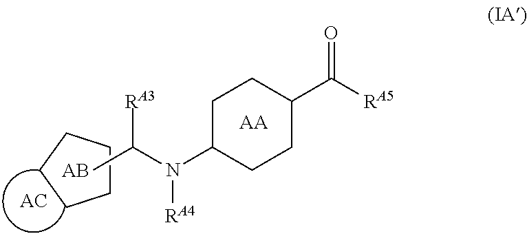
C1CCCC1.CC(N(C1CCC(C([RA5])=O)CC1)[RA4])[RA3].[AA]
